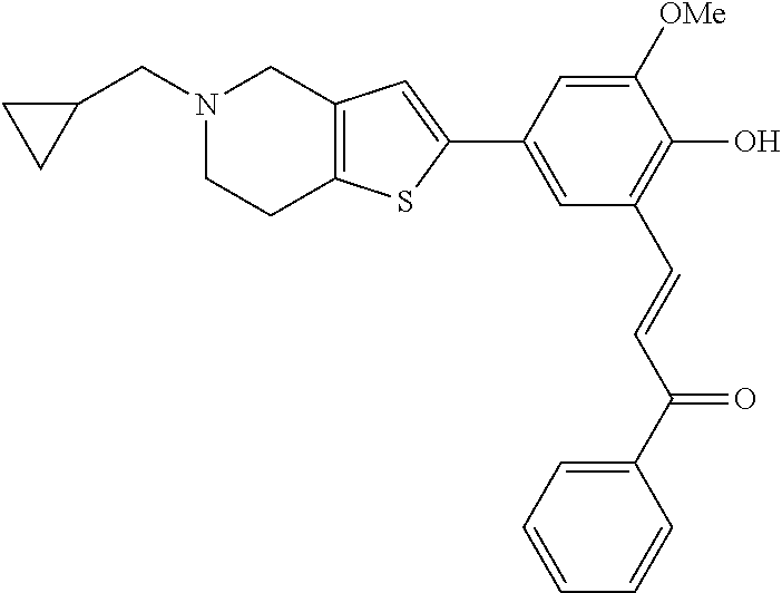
C1(C2=CC(C=CC(C3=CC=CC=C3)=O)=C(O)C([OMe])=C2)=CC2=C(S1)CCN(CC1CC1)C2
